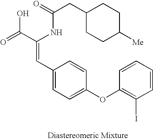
C(=O)(NC(C(=O)O)=CC1=CC=C(OC2=C(I)C=CC=C2)C=C1)CC1CCC([Me])CC1
